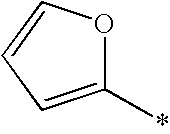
C1(*)=CC=CO1
